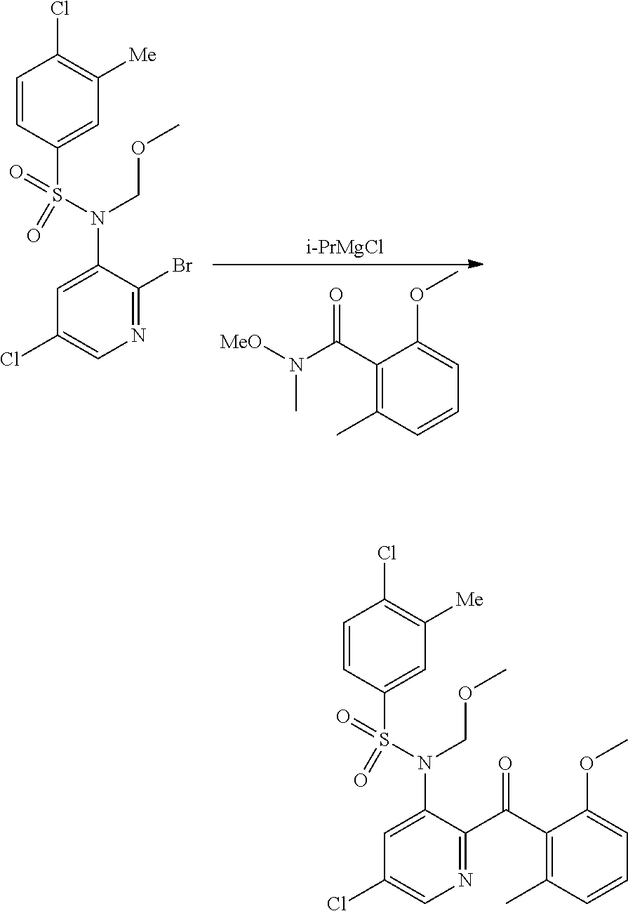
C1(C(N([MeO])C)=O)=C(C)C=CC=C1OC.[i-PrMgCl].C1=CC(S(N(COC)C2=CC(Cl)=CN=C2Br)(=O)=O)=CC([Me])=C1Cl.C1=CC(S(N(COC)C2=CC(Cl)=CN=C2C(C2=C(C)C=CC=C2OC)=O)(=O)=O)=CC([Me])=C1Cl
